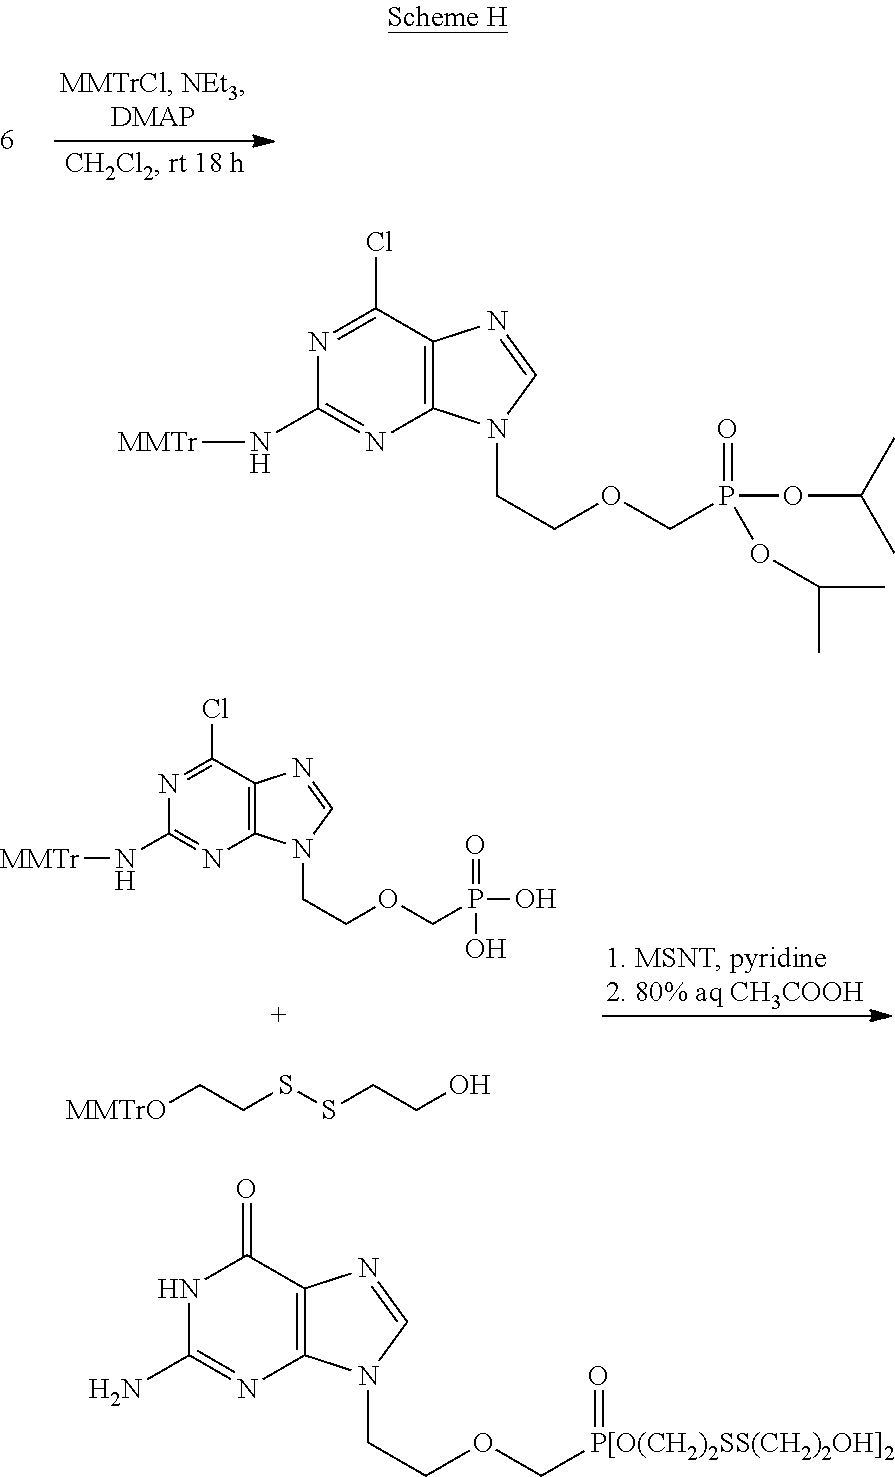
N1=C(Cl)C2=C(N=C1N[MMTr])N(CCOCP(O)(=O)O)C=N2.[MMTrO]CCSSCCO.N1=C(Cl)C2=C(N=C1N[MMTr])N(CCOCP(OC(C)C)(=O)OC(C)C)C=N2.N1C(N)=NC2=C(C1=O)N=CN2CCOC[P[O(CH2)2SS(CH2)2OH]2]=O
